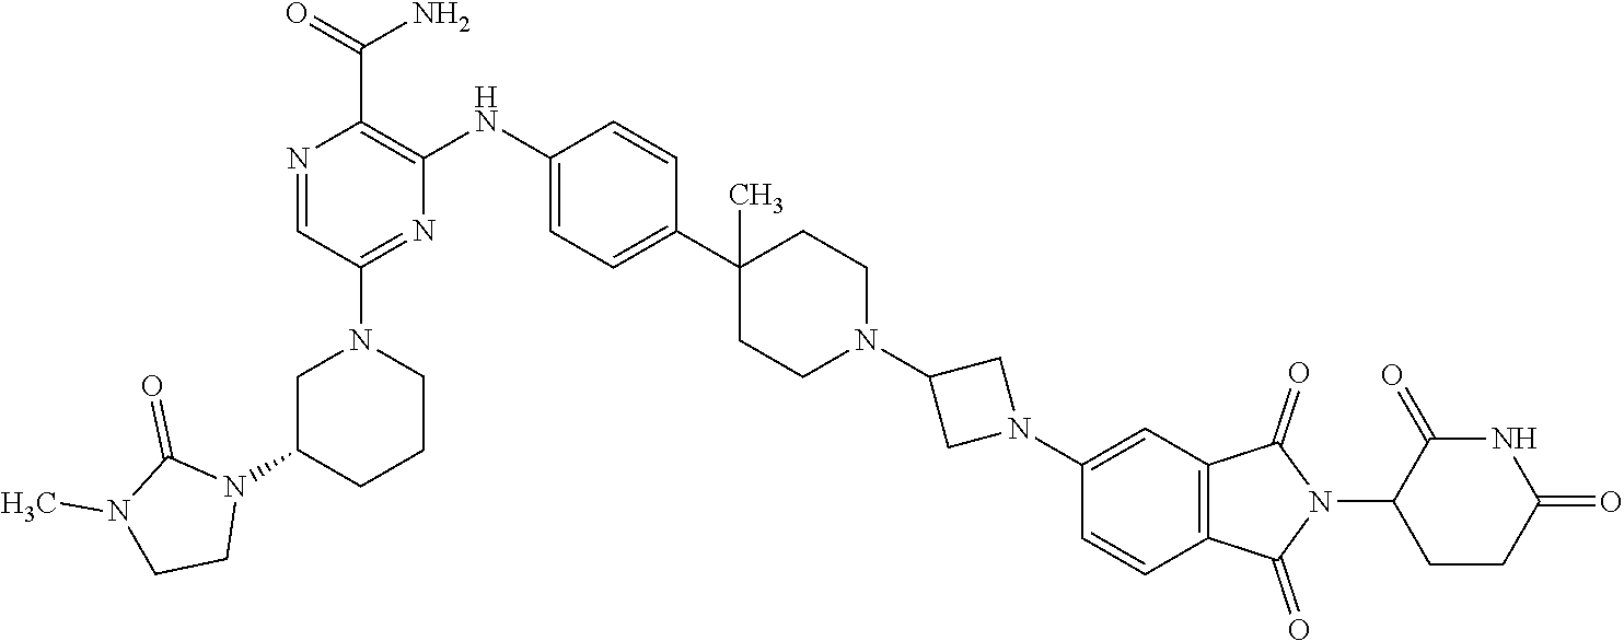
C1(C2=CC=C(NC3=C(C(=O)N)N=CC(N4CC(N5C(=O)N(C)CC5)CCC4)=N3)C=C2)(C)CCN(C2CN(C3=CC4=C(C=C3)C(=O)N(C3CCC(=O)NC3=O)C4=O)C2)CC1
